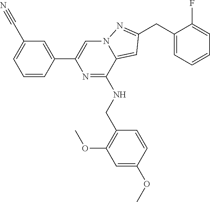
C1=C(C2=CN3C(=CC(CC4=CC=CC=C4F)=N3)C(NCC3=C(OC)C=C(OC)C=C3)=N2)C=CC=C1C#N
